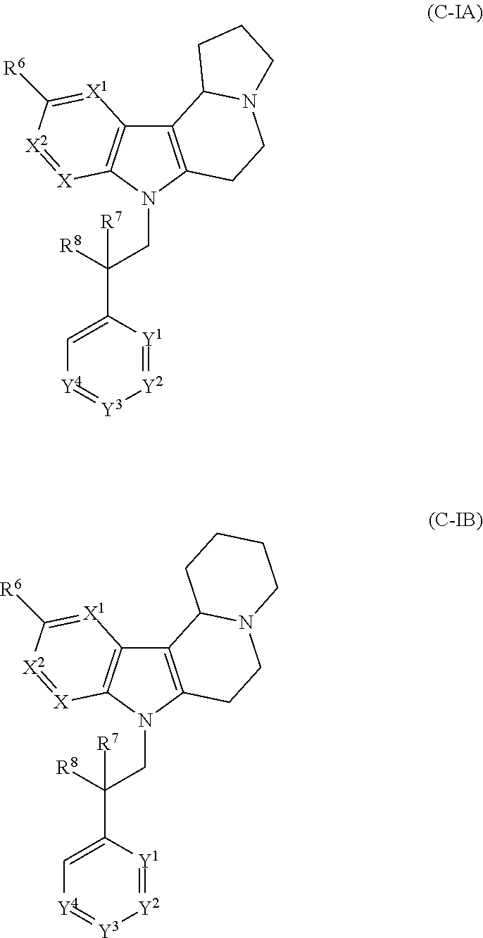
C12=C(N(CC([R8])(C3=C[Y4]=[Y3][Y2]=[Y1]3)[R7])C3=C1[X1]=C([R6])[X2]=[X]3)CCN1C2CCC1.C12=C(N(CC([R8])(C3=C[Y4]=[Y3][Y2]=[Y1]3)[R7])C3=C1[X1]=C([R6])[X2]=[X]3)CCN1C2CCCC1
